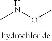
CNOC
